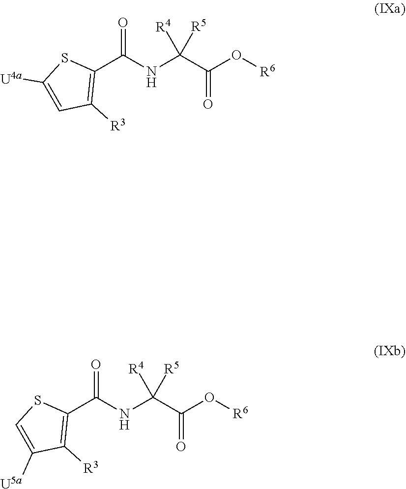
C1(C(NC(C(O[R6])=O)([R5])[R4])=O)=C([R3])C=C([U4a])S1.C1(C(NC(C(O[R6])=O)([R5])[R4])=O)=C([R3])C([U5a])=CS1
